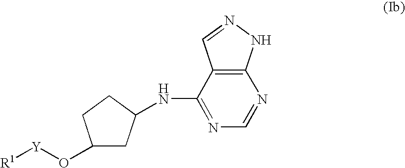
N(C1=NC=NC2=C1C=NN2)C1CC(O[Y][R1])CC1
